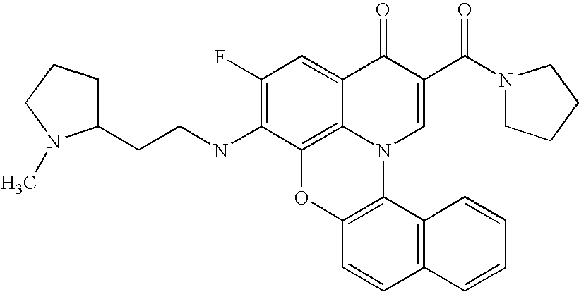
C1(F)=C(NCCC2CCCN2C)C2=C3C(=C1)C(=O)C(C(N1CCCC1)=O)=CN3C1=C(O2)C=CC2=C1C=CC=C2
